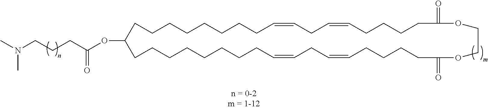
CN(CCCC(OC1CCCCCCCCC=CCC=CCCCCC(=O)OCCOC(=O)CCCCC=CCC=CCCCCCCCC1)=O)C
